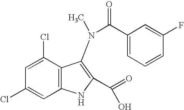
C1(Cl)=CC2=C(C(Cl)=C1)C(N(C(C1=CC=CC(F)=C1)=O)C)=C(C(O)=O)N2
